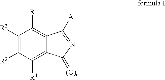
C1([R2])=C([R3])C([R4])=C2C(=C1[R1])C([A])=NC2=[(O)n]
